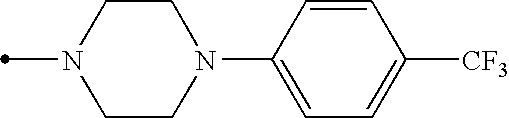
C1CN(C2=CC=C([CF3])C=C2)CCN1C
